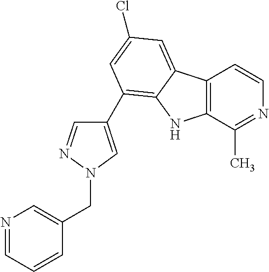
C12=C(C(C)=NC=C1)NC1=C(C3=CN(CC4=CN=CC=C4)N=C3)C=C(Cl)C=C21
